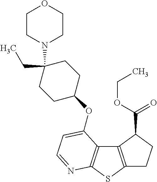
C1C2=C(C(C(=O)OCC)C1)C1=C(S2)N=CC=C1OC1CCC(CC)(N2CCOCC2)CC1
